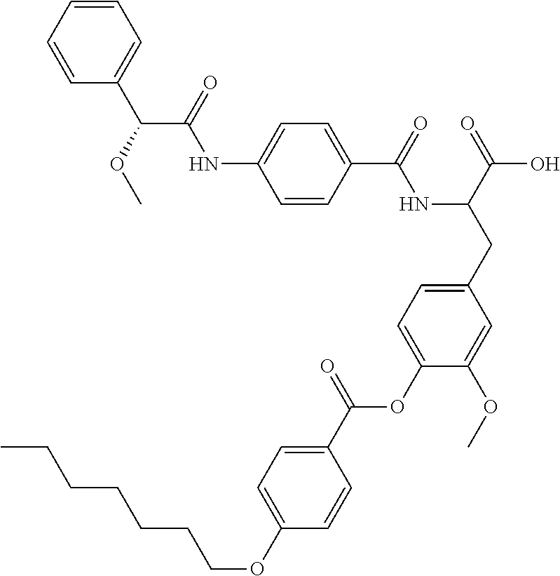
C1=CC(C(=O)NC(CC2=CC=C(OC(C3=CC=C(OCCCCCCC)C=C3)=O)C(OC)=C2)C(=O)O)=CC=C1NC(=O)C(C1=CC=CC=C1)OC
